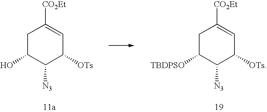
C1C([TBDPSO])C([N3])C([OTs])C=C1[CO2Et].C1C(O)C([N3])C([OTs])C=C1[CO2Et]
